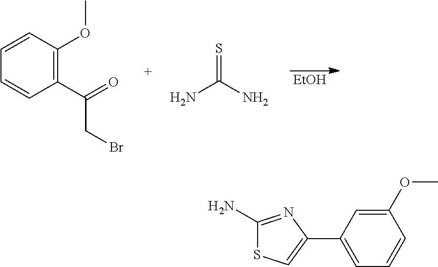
C1(C(=O)CBr)=C(OC)C=CC=C1.S=C(N)N.[EtOH].C1(OC)=CC(C2=CSC(N)=N2)=CC=C1
